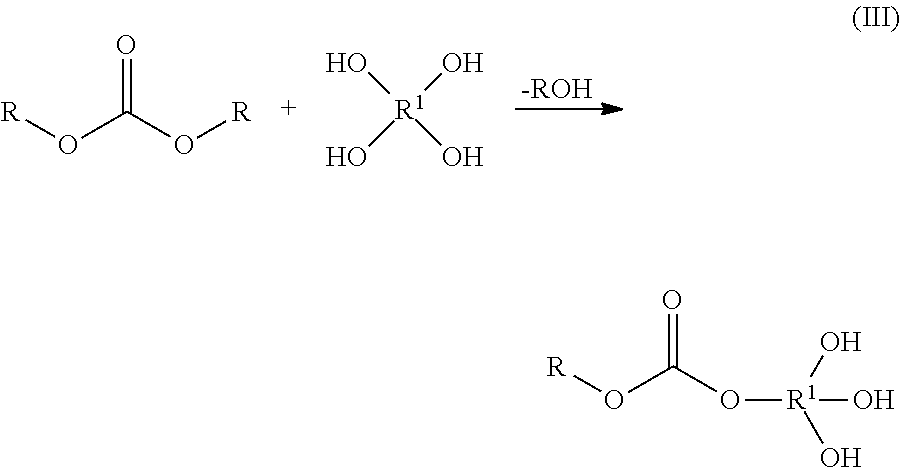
[-ROH].[R]OC(O[R])=O.[R1](O)(O)(O)O.[R]OC(O[R1](O)(O)O)=O
